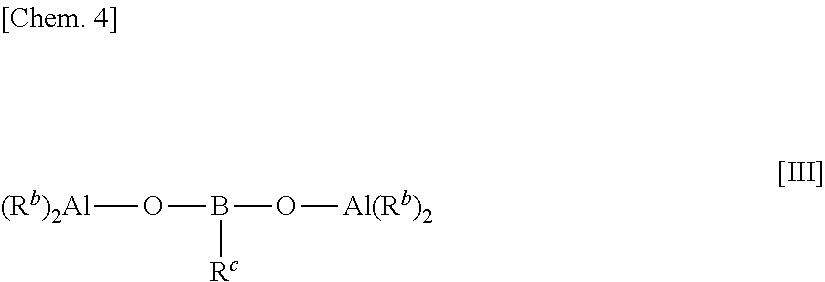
[(Rb)2Al]OB(O[Al(Rb)2])[Rc]
